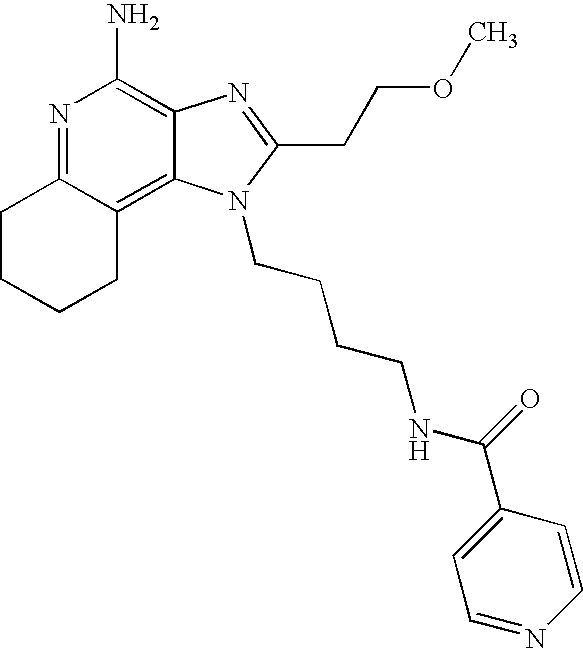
N1=C2C(=C3C(=C1N)N=C(CCOC)N3CCCCNC(=O)C1=CC=NC=C1)CCCC2
